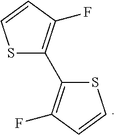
S1C(C2=C(F)C=CS2)=C(F)C=C1
